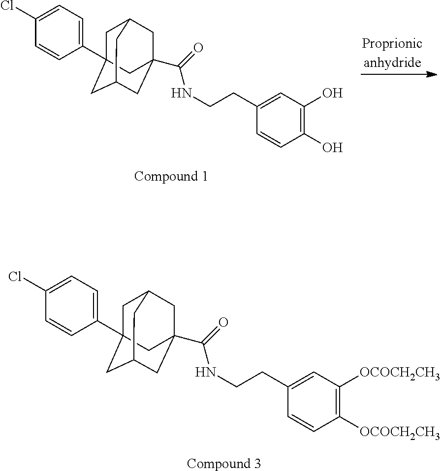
C1(O)=C(O)C=CC(CCNC(C23CC4CC(C5=CC=C(Cl)C=C5)(CC(C2)C4)C3)=O)=C1.C1([OCOCH2CH3])=C([OCOCH2CH3])C=CC(CCNC(C23CC4CC(C5=CC=C(Cl)C=C5)(CC(C2)C4)C3)=O)=C1
